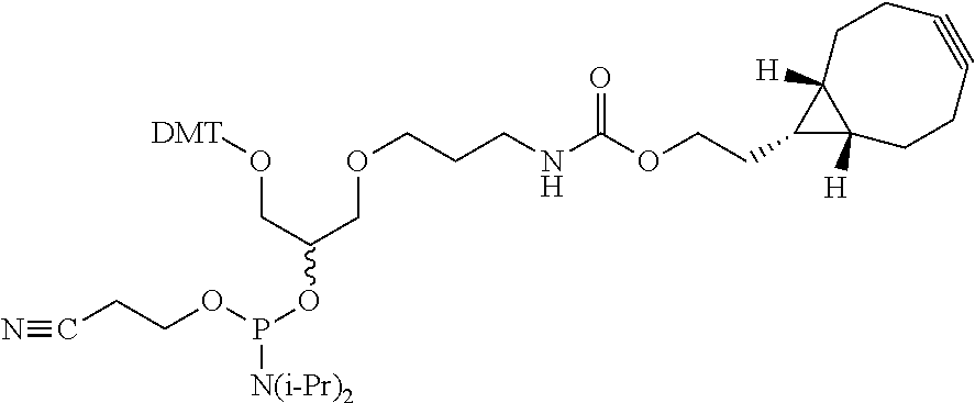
N#CCCOP(OC(CO[DMT])COCCCNC(OCCC1C2([H])CCC#CCCC21[H])=O)[N(i-Pr)2]
